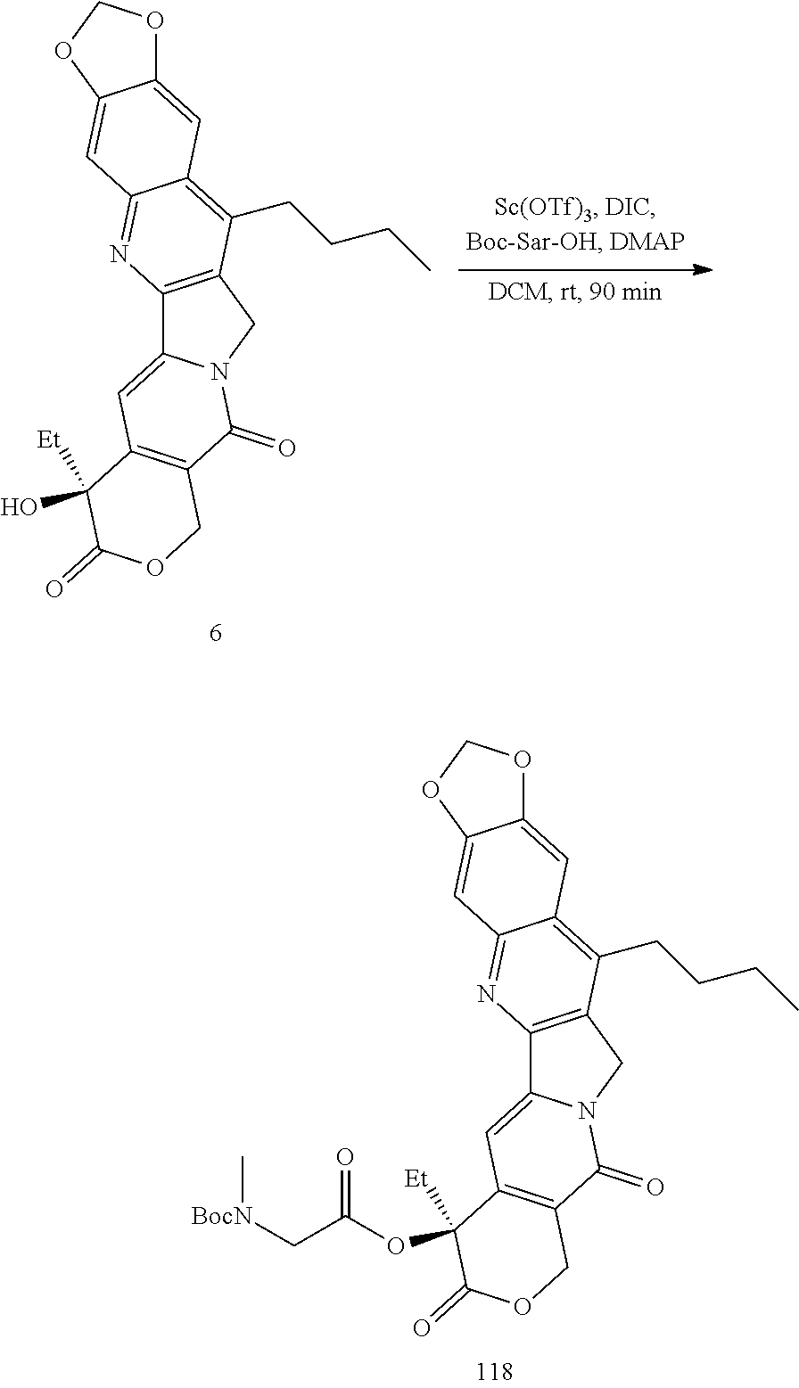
C12=C(CN3C1=CC1=C(C3=O)COC(=O)C1(O)[Et])C(CCCC)=C1C(=N2)C=C2C(=C1)OCO2.C12=C(CN3C1=CC1=C(C3=O)COC(=O)C1(OC(C[BocN]C)=O)[Et])C(CCCC)=C1C(=N2)C=C2C(=C1)OCO2
